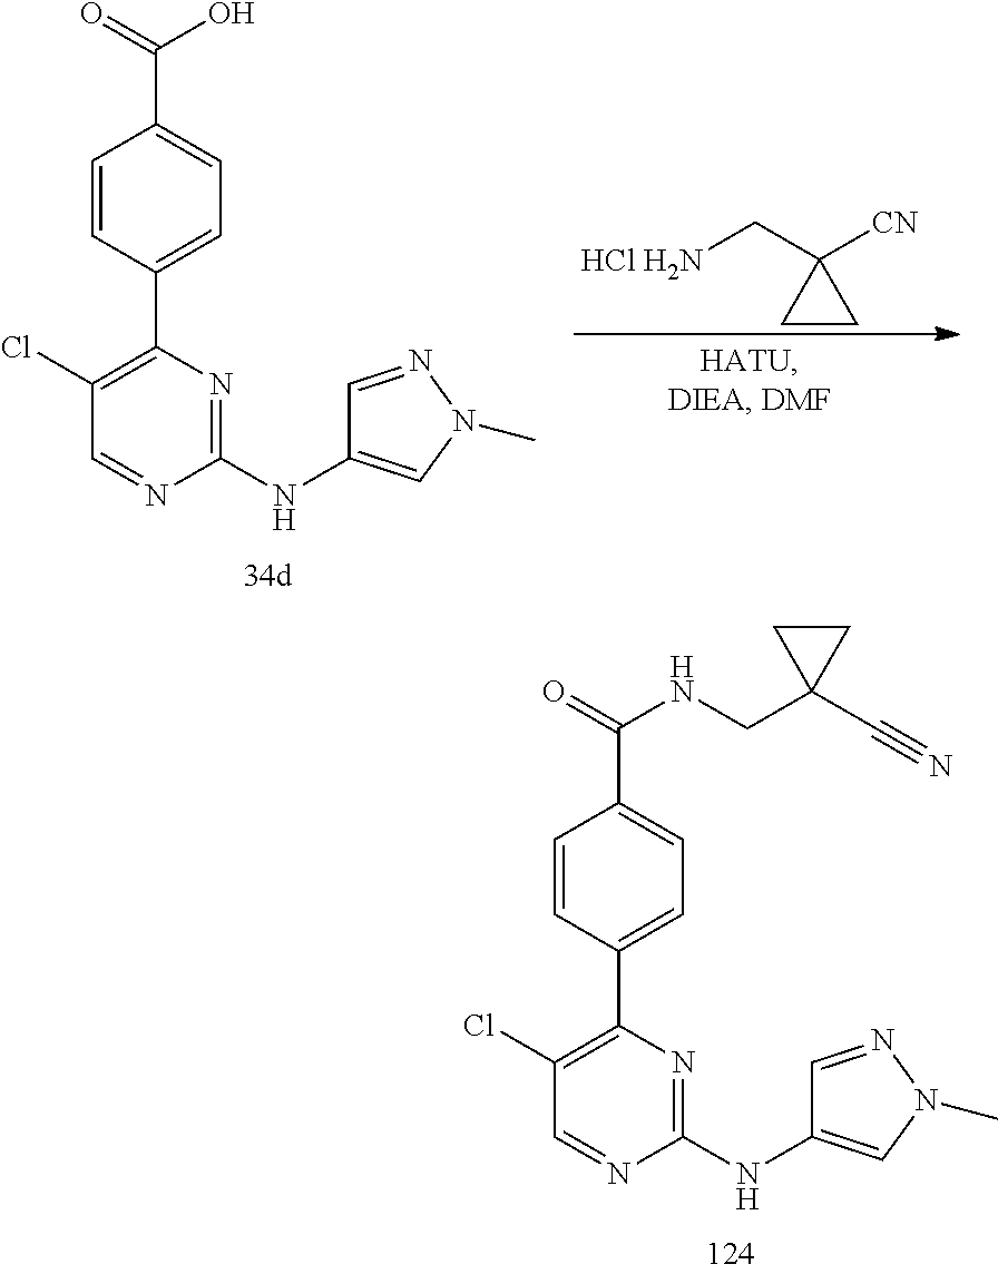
C1(Cl)=C(C2=CC=C(C(=O)NCC3(C#N)CC3)C=C2)N=C(NC2=CN(C)N=C2)N=C1.C1(Cl)=C(C2=CC=C(C(=O)O)C=C2)N=C(NC2=CN(C)N=C2)N=C1.[HCl H2N]CC1([CN])CC1
